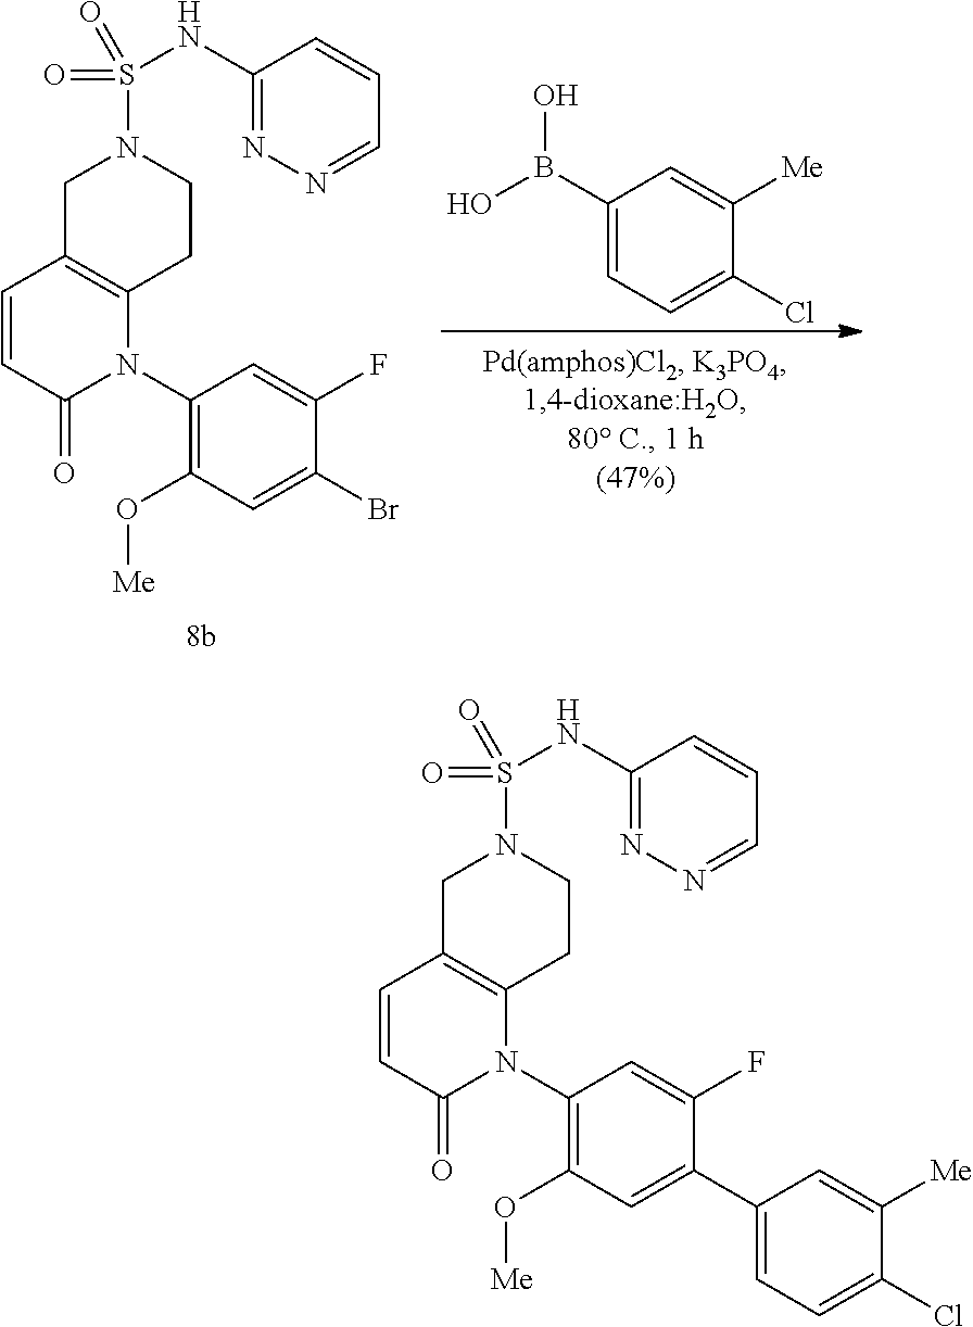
C1C2=C(CCN1S(=O)(=O)NC1=NN=CC=C1)N(C1=C(O[Me])C=C(C3=CC=C(Cl)C([Me])=C3)C(F)=C1)C(=O)C=C2.C1C2=C(CCN1S(=O)(=O)NC1=NN=CC=C1)N(C1=C(O[Me])C=C(Br)C(F)=C1)C(=O)C=C2.C1(B(O)O)=CC=C(Cl)C([Me])=C1
